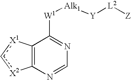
C12=C(N=CN=C1[W1][Alk1][Y][L2][Z])[X2]c[X1]2
